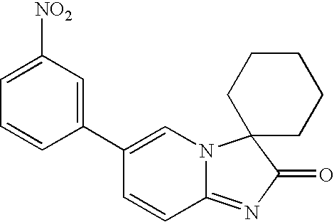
C12=NC(=O)C3(N1C=C(C1=CC([NO2])=CC=C1)C=C2)CCCCC3
